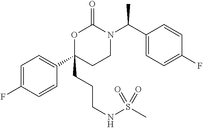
C1=C(F)C=CC(C2(CCCNS(C)(=O)=O)CCN(C(C3=CC=C(F)C=C3)C)C(=O)O2)=C1
